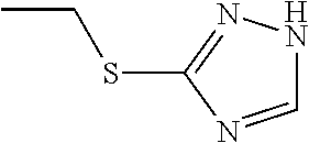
CCSC1=NNC=N1
